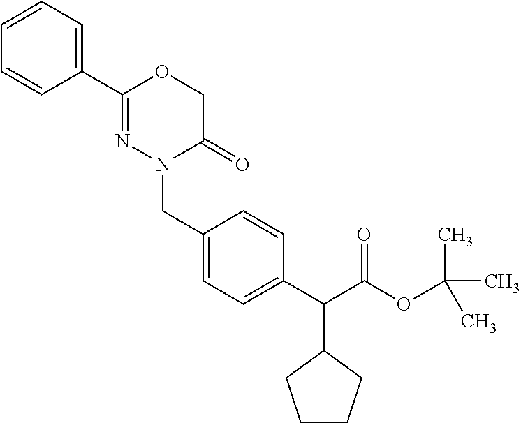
C1(C2=NN(CC3=CC=C(C(C(OC(C)(C)C)=O)C4CCCC4)C=C3)C(=O)CO2)=CC=CC=C1
